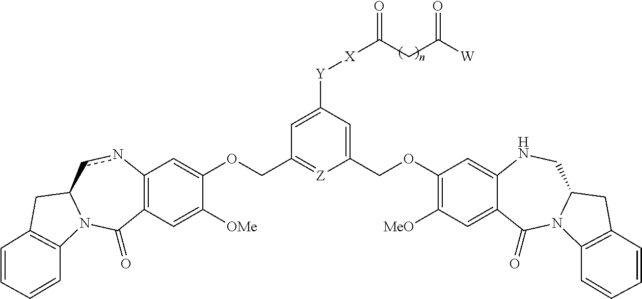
C12=C(C=C([OMe])C(OCC3=[Z]C(COC4=C([MeO])C=C5C(=C4)NCC4N(C5=O)C5=C(C4)C=CC=C5)=CC([Y][X]C(CC([W])=O)=O)=C3)=C1)C(=O)N1C(cn2)CC2=C1C=CC=C2
